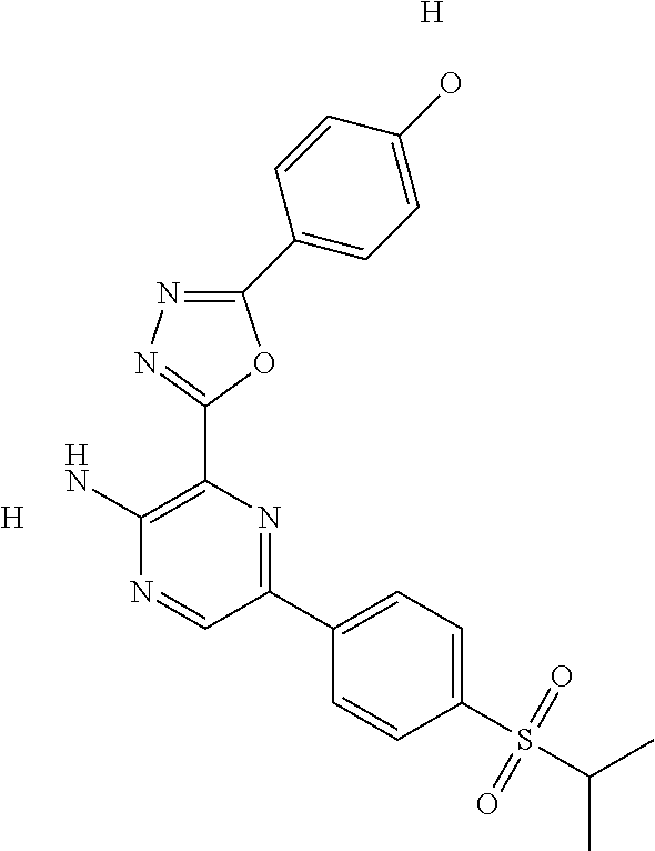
C1(C2=CC=C(O)C=C2)=NN=C(C2=C(N)N=CC(C3=CC=C(S(C(C)C)(=O)=O)C=C3)=N2)O1.[H].[H]
